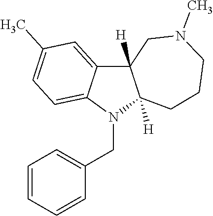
C12([H])C3=CC(C)=CC=C3N(CC3=CC=CC=C3)C1([H])CCCN(C)C2
